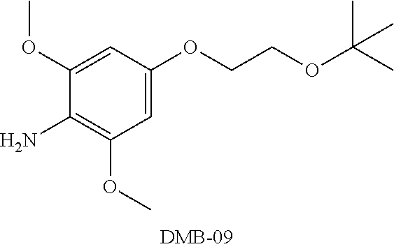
C1(OC)=CC(OCCOC(C)(C)C)=CC(OC)=C1N
